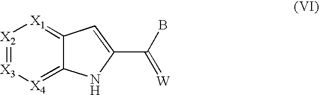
[X2]1=[X3][X4]=C2C(=[X1]1)C=C(C(B)=[W])N2
